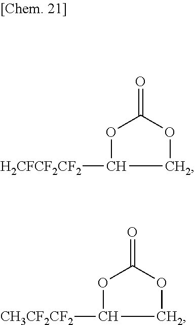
O1C([H2CFCF2CF2])COC1=O.O1C([CH3CF2CF2])COC1=O
